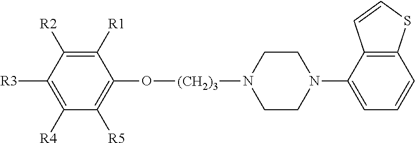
C12=C(C(N3CCN([(CH2)3]OC4=C([R5])C([R4])=C([R3])C([R2])=C4[R1])CC3)=CC=C1)C=CS2
